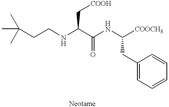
C(CCNC(C(NC([COOCH3])CC1=CC=CC=C1)=O)C[COOH])(C)(C)C
